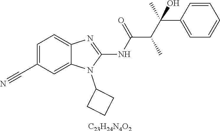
C1=C(C#N)C=C2C(=C1)N=C(NC(C(C(C1=CC=CC=C1)(C)O)C)=O)N2C1CCC1.[C23H24N4O2]
